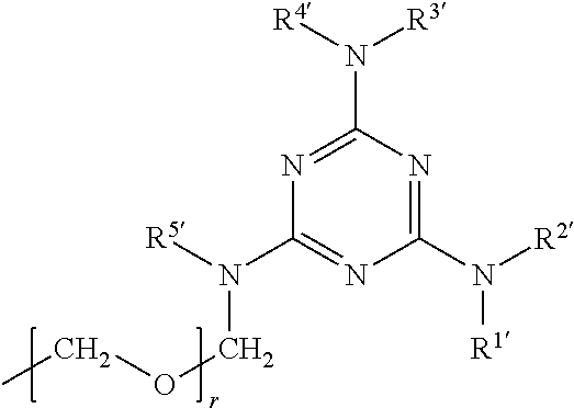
N1=C(N([R3])[R4])N=C(N([R1])[R2])N=C1N([R5])COCC
